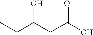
OC(CC(CC)O)=O
